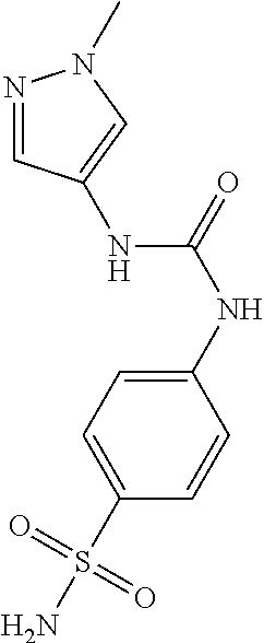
C1=CC(S(=O)(N)=O)=CC=C1NC(=O)NC1=CN(C)N=C1
